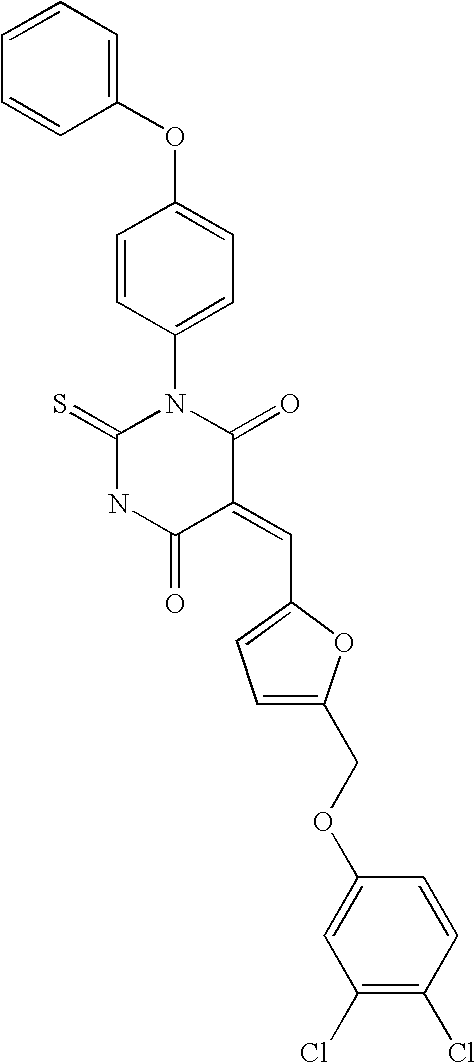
C1(OC2=CC=C(N3C(=S)NC(=O)C(=CC4=CC=C(COC5=CC(Cl)=C(Cl)C=C5)O4)C3=O)C=C2)=CC=CC=C1
